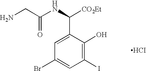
C1(O)=C(I)C=C(Br)C=C1C(NC(CN)=O)[CO2Et].[HCI]
